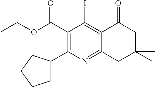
C1(C(OCC)=O)=C(C2CCCC2)N=C2C(=C1I)C(=O)CC(C)(C)C2
